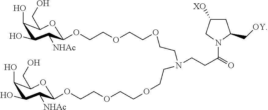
C1(O)C(O)C([NHAc])C(OCCOCCOCCN(CCC(=O)N2C(C[OY])CC([XO])C2)CCOCCOCCOC2C([NHAc])C(O)C(O)C(CO)O2)OC1CO
